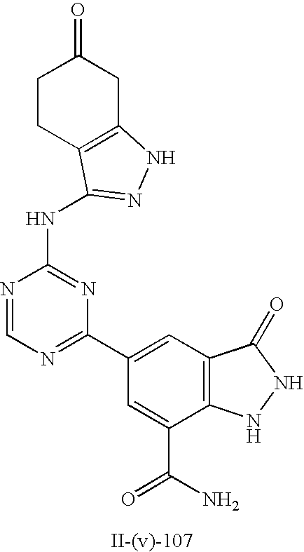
N(C1=NC(C2=CC3=C(C(C(N)=O)=C2)NNC3=O)=NC=N1)C1=NNC2=C1CCC(=O)C2
